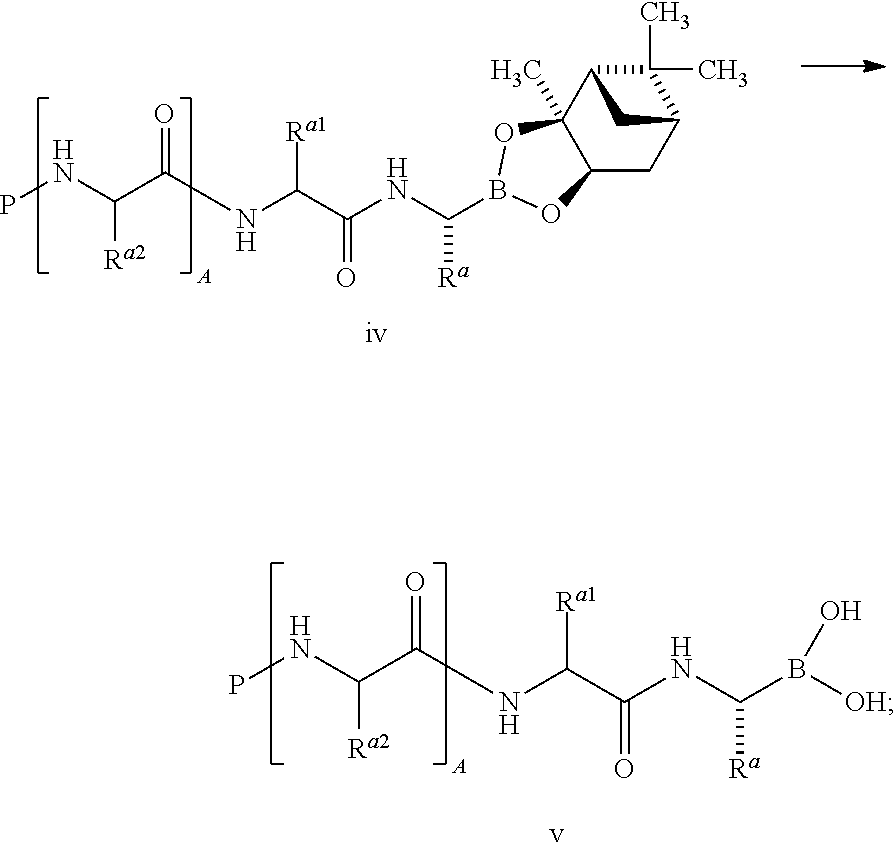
C(NC(C(NC(C([Ra2])NP)=O)[Ra1])=O)([Ra])B1OC2(C)C(CC3C(C)(C)C2C3)O1.C(NC(C(NC(C([Ra2])NP)=O)[Ra1])=O)([Ra])B([OH])O
